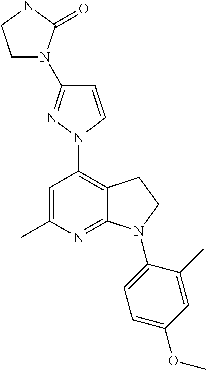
C1N(C2=NN(C3=C4C(=NC(C)=C3)N(C3=CC=C(OC)C=C3C)CC4)C=C2)C(=O)NC1
